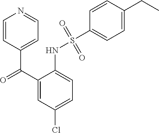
C1=CC(C(=O)C2=CC(Cl)=CC=C2NS(C2=CC=C(CC)C=C2)(=O)=O)=CC=N1
